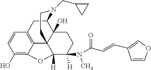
C1(O)=C2C3=C(C=C1)CC1C4(O)C3(C([H])(C([H])(N(C(C=CC3=COC=C3)=O)C)CC4)O2)CCN1CC1CC1
